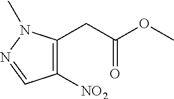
C1([NO2])=C(CC(OC)=O)N(C)N=C1
